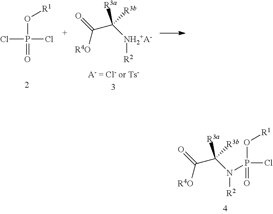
ClP(Cl)(O[R1])=O.[NH2+A-]([R2])C([R3b])(C(=O)[R4O])[R3a].N([R2])(C([R3b])(C(=O)[R4O])[R3a])P(Cl)(O[R1])=O
